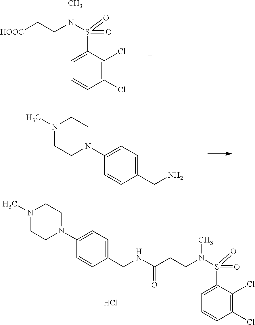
C1(Cl)=C(Cl)C=CC=C1S(=O)(N(CC[HOOC])C)=O.CN1CCN(C2=CC=C(CN)C=C2)CC1.C(NC(CCN(C)S(=O)(C1=CC=CC(Cl)=C1Cl)=O)=O)C1=CC=C(N2CCN(C)CC2)C=C1.Cl
